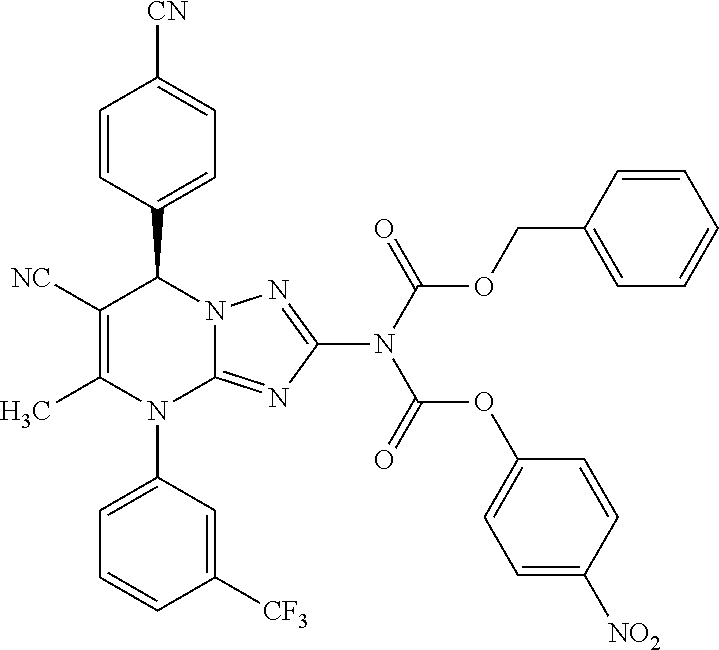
C1=CC(C2C([NC])=C(C)N(C3=CC=CC([CF3])=C3)C3=NC(N(C(OCC4=CC=CC=C4)=O)C(OC4=CC=C([NO2])C=C4)=O)=NN32)=CC=C1[CN]
